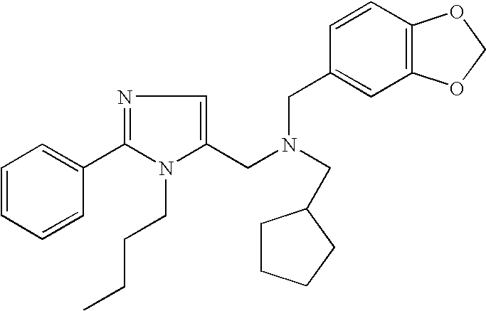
N1=C(C2=CC=CC=C2)N(CCCC)C(CN(CC2=CC3=C(C=C2)OCO3)CC2CCCC2)=C1
